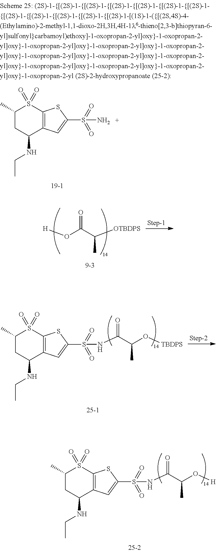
[H]OC(C([OTBDPS])C)=O.C1(C)CC(NCC)C2=C(S1(=O)=O)SC(S(NC(C(O[TBDPS])C)=O)(=O)=O)=C2.C1(C)CC(NCC)C2=C(S1(=O)=O)SC(S(NC(C(O[H])C)=O)(=O)=O)=C2.C1(C)CC(NCC)C2=C(S1(=O)=O)SC(S(N)(=O)=O)=C2
